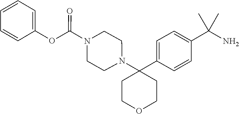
C1COCCC1(C1=CC=C(C(N)(C)C)C=C1)N1CCN(C(OC2=CC=CC=C2)=O)CC1
